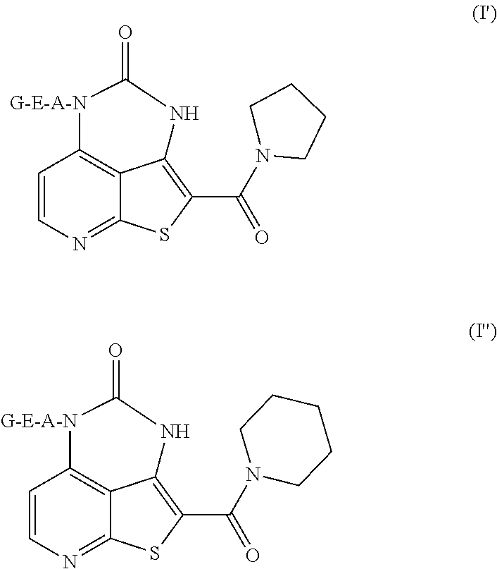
C1=CN=C2C3=C1[G-E-A-N]C(=O)NC3=C(C(N1CCCC1)=O)S2.C1=CN=C2C3=C1[G-E-A-N]C(=O)NC3=C(C(N1CCCCC1)=O)S2
